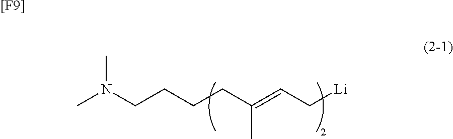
CN(CCCCC(=CC[Li])C)C.[[F9]]
